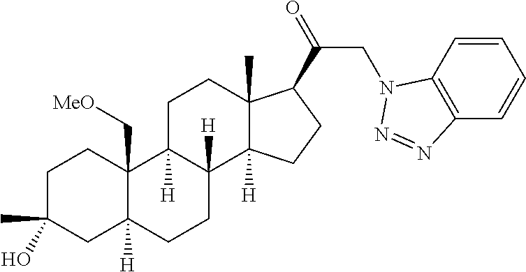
C1C(C)(O)CC2([H])C(C[MeO])(C1)C1([H])C([H])(CC2)C2([H])C(C)(CC1)C(C(=O)CN1C3=C(C=CC=C3)N=N1)CC2
